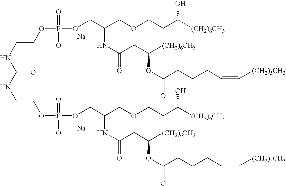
C(NC(NCCOP(=O)(O)OCC(COCCC([(CH2)6CH3])O)NC(=O)CC([(CH2)6CH3])OC(=O)CCCC=C[(CH2)5CH3])=O)COP(=O)(O)OCC(NC(=O)CC([(CH2)6CH3])OC(=O)CCCC=C[(CH2)5CH3])COCCC([(CH2)6CH3])O.[Na].[Na]
